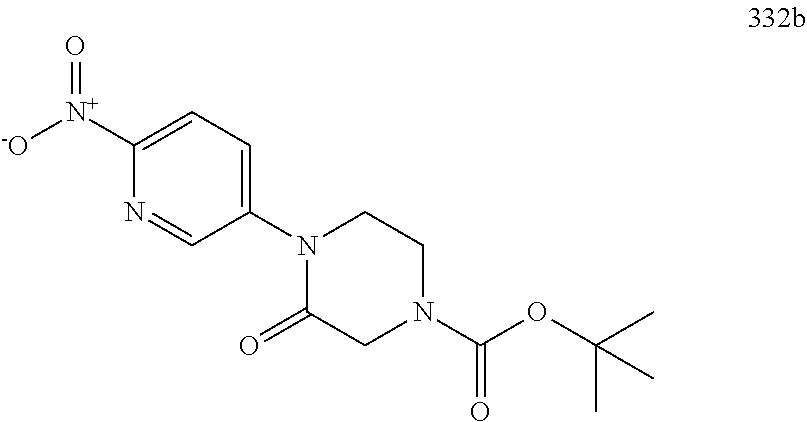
C1(=O)N(C2=CC=C([N+]([-O])=O)N=C2)CCN(C(OC(C)(C)C)=O)C1
